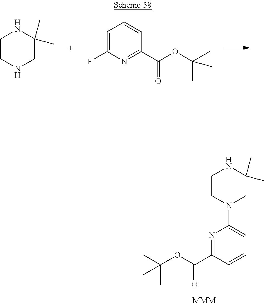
C1CNCC(C)(C)N1.C1=C(F)N=C(C(OC(C)(C)C)=O)C=C1.C1CN(C2=CC=CC(C(OC(C)(C)C)=O)=N2)CC(C)(C)N1.[MMM]
